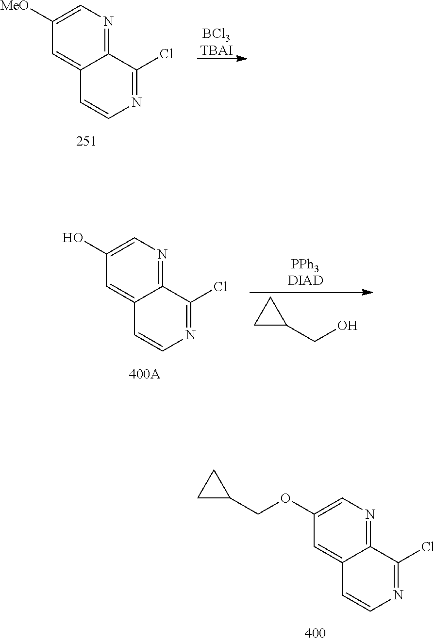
C1([MeO])=CN=C2C(=C1)C=CN=C2Cl.[BCl3TBAI].C1(O)=CN=C2C(=C1)C=CN=C2Cl.C1C(CO)C1.C1(OCC2CC2)=CN=C2C(=C1)C=CN=C2Cl
